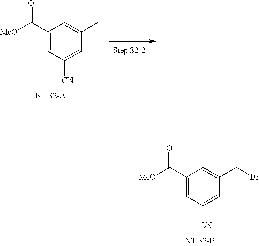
C1(C([MeO])=O)=CC([CN])=CC(CBr)=C1.C1(C([MeO])=O)=CC([CN])=CC(C)=C1
